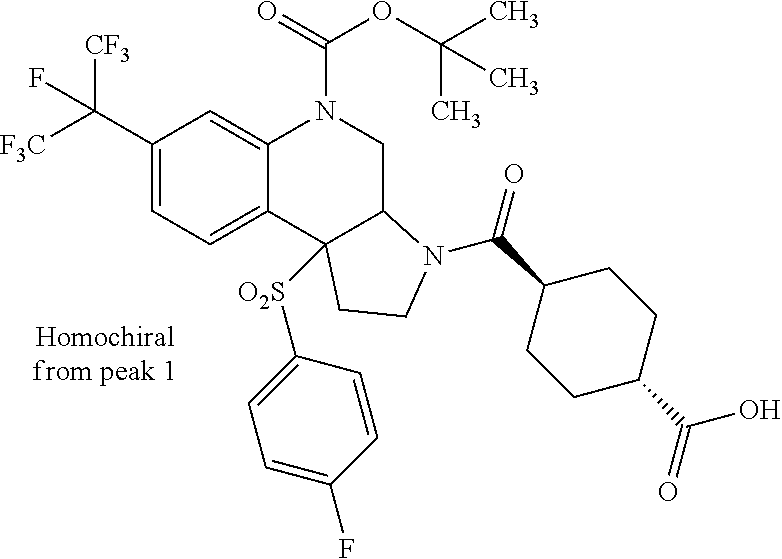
C1(C([F3C])([CF3])F)=CC=C2C(=C1)N(C(OC(C)(C)C)=O)CC1C2([O2S]C2=CC=C(F)C=C2)CCN1C(=O)C1CCC(C(=O)O)CC1
